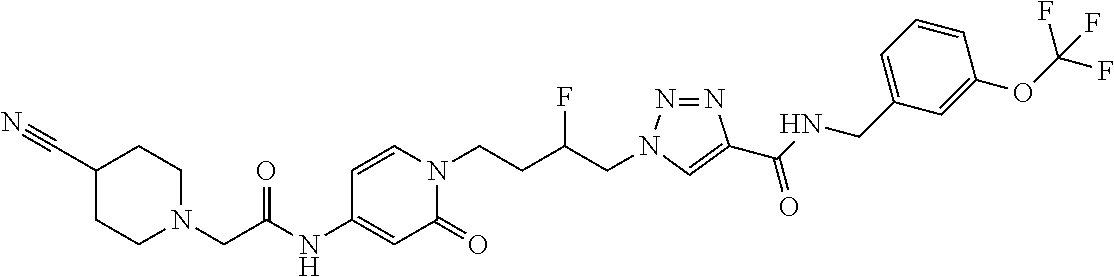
C1=C(NC(CN2CCC(C#N)CC2)=O)C=CN(CCC(CN2N=NC(C(NCC3=CC=CC(OC(F)(F)F)=C3)=O)=C2)F)C1=O
